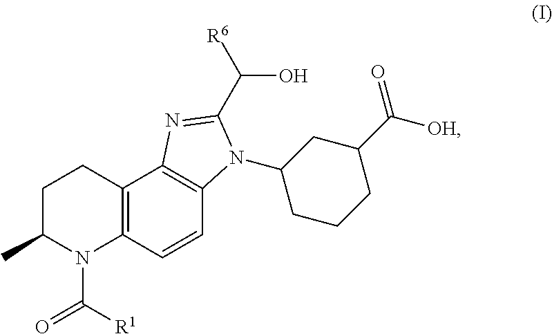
C12=C(C=CC3=C1N=C(C(O)[R6])N3C1CCCC(C([OH])=O)C1)N(C([R1])=O)C(C)CC2
